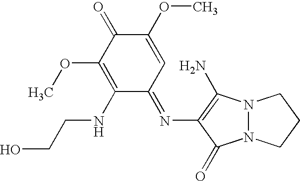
N12N(C(N)=C(N=C3C=C(OC)C(=O)C(OC)=C3NCCO)C1=O)CCC2
